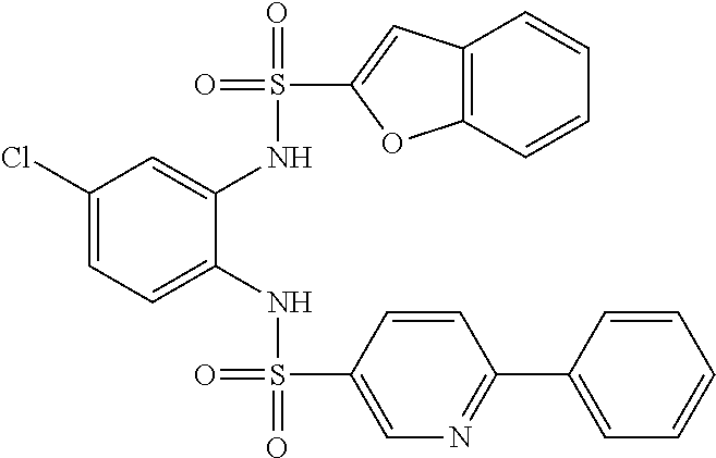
C1(Cl)=CC=C(NS(=O)(C2=CN=C(C3=CC=CC=C3)C=C2)=O)C(NS(=O)(C2=CC3=C(O2)C=CC=C3)=O)=C1
